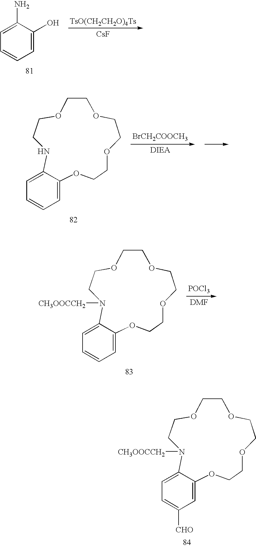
C1=C(N)C(O)=CC=C1.[TsO(CH2CH2O)4Ts].[CsF].C1=C2NCCOCCOCCOCCOC2=CC=C1.[BrCH2COOCH3].[DIEA].C1=C2N([CH3OOCCH2])CCOCCOCCOCCOC2=CC=C1.[POCl3].[DMF].C1=C2N([CH3OOCCH2])CCOCCOCCOCCOC2=CC([CHO])=C1
